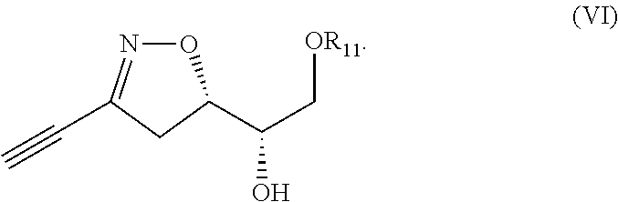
O1N=C(C#C)CC1C(C[OR11])O
